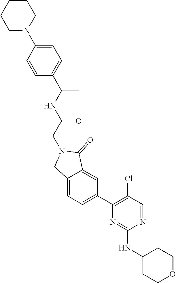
C1(NC2=NC(C3=CC=C4C(=C3)C(=O)N(CC(=O)NC(C)C3=CC=C(N5CCCCC5)C=C3)C4)=C(Cl)C=N2)CCOCC1
